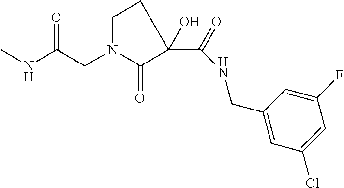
C(C(NC)=O)N1CCC(C(NCC2=CC(Cl)=CC(F)=C2)=O)(O)C1=O
